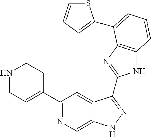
C1(C2=NC=C3C(=C2)C(C2=NC4=C(N2)C=CC=C4C2=CC=CS2)=NN3)=CCNCC1
